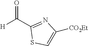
[H]C(C1=NC([CO2Et])=CS1)=O
